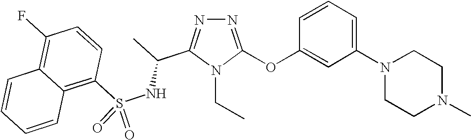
N1=C(OC2=CC(N3CCN(C)CC3)=CC=C2)N(CC)C(C(C)NS(C2=C3C(=C(F)C=C2)C=CC=C3)(=O)=O)=N1
